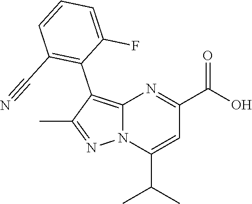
C12=C(C3=C(C#N)C=CC=C3F)C(C)=NN1C(C(C)C)=CC(C(O)=O)=N2
